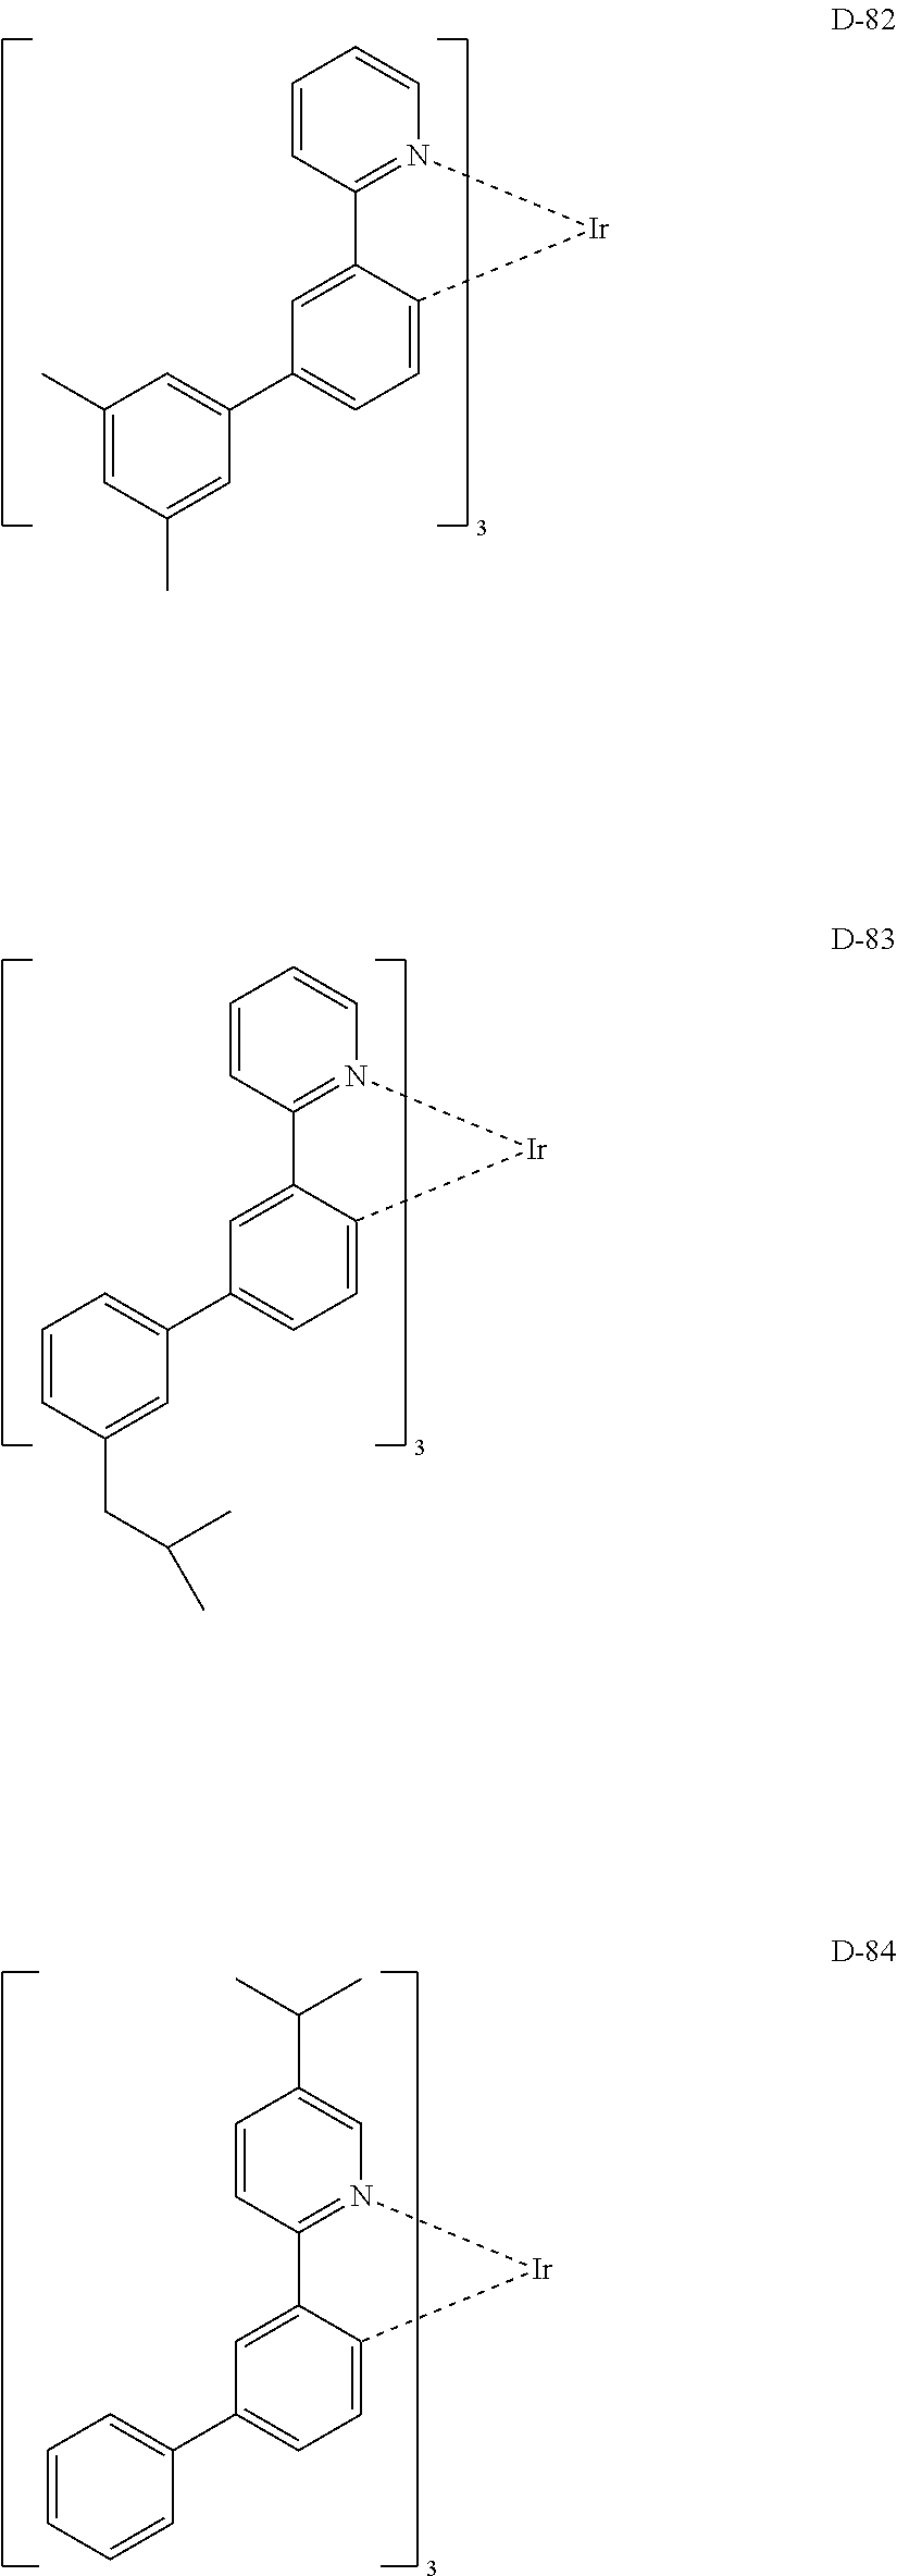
C1=CN2=C(C=C1)C1=CC(C3=CC(C)=CC(C)=C3)=CC=C1[Ir]2.C1=CN2=C(C=C1)C1=CC(C3=CC=CC(CC(C)C)=C3)=CC=C1[Ir]2.C1(C(C)C)=CN2=C(C=C1)C1=CC(C3=CC=CC=C3)=CC=C1[Ir]2
